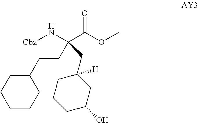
[Cbz]NC(C(OC)=O)(CCC1CCCCC1)CC1([H])CCCC(O)C1
